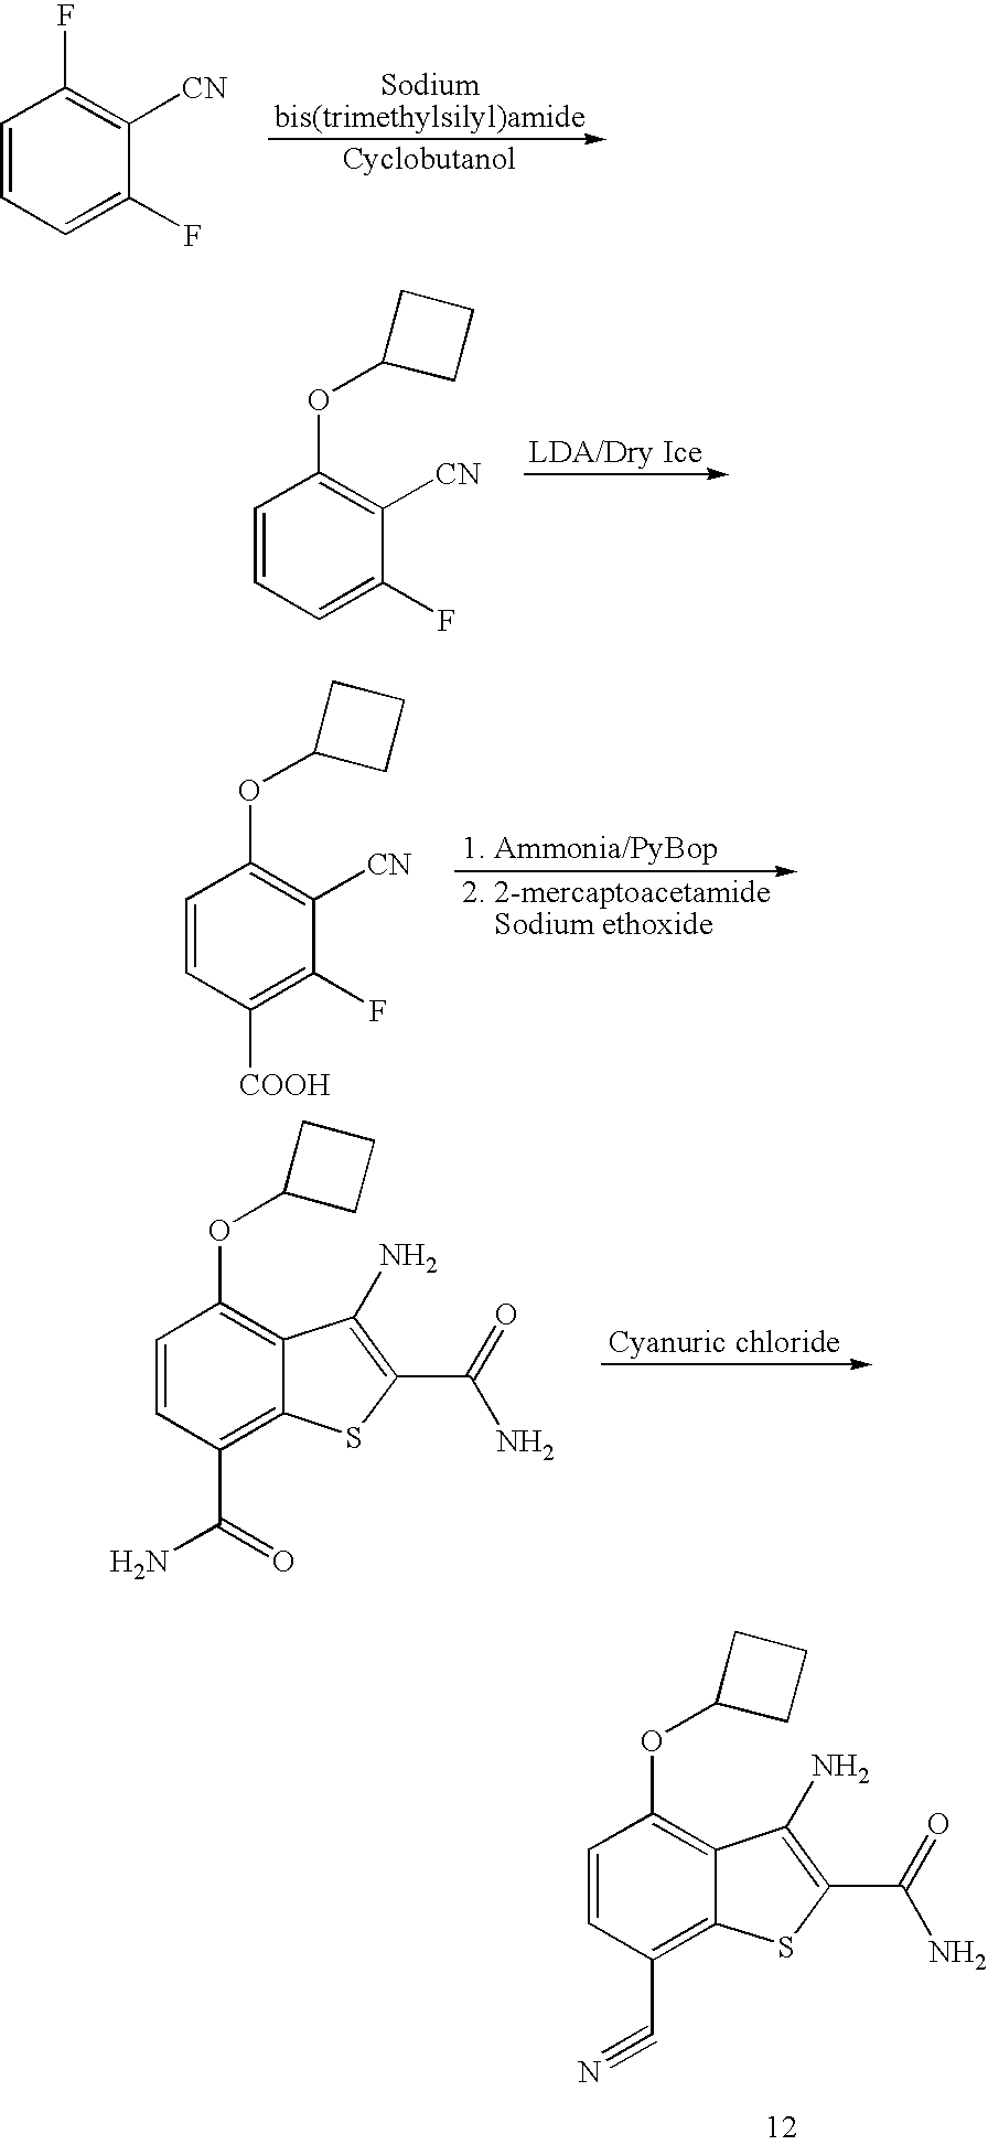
C1=CC(C#N)=C2C(=C1OC1CCC1)C(N)=C(C(=O)N)S2.C1=CC=C(F)C([CN])=C1F.C1=CC=C(F)C([CN])=C1OC1CCC1.C1=CC([COOH])=C(F)C([CN])=C1OC1CCC1.C1=CC(C(=O)N)=C2C(=C1OC1CCC1)C(N)=C(C(=O)N)S2
